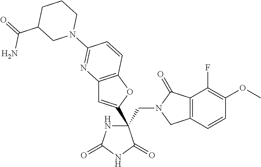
C12=C(OC(C3(CN4CC5=C(C4=O)C(F)=C(OC)C=C5)NC(=O)NC3=O)=C1)C=CC(N1CCCC(C(=O)N)C1)=N2
